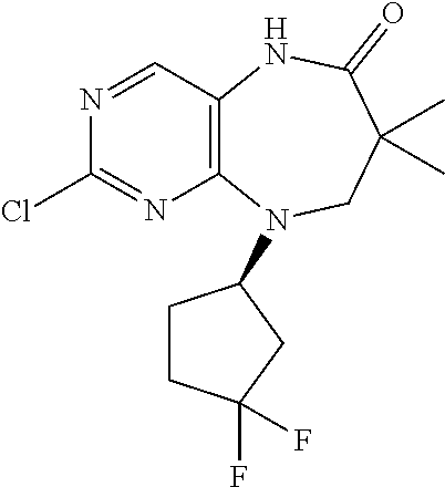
N1=CC2=C(N=C1Cl)N(C1CCC(F)(F)C1)CC(C)(C)C(=O)N2
